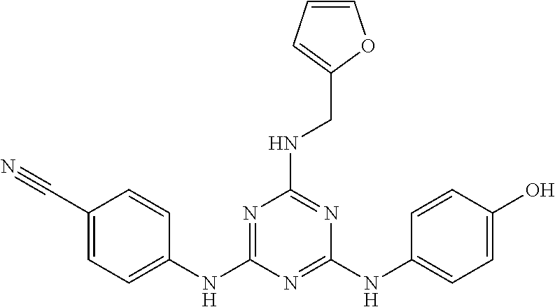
C1(C#N)=CC=C(NC2=NC(NCC3=CC=CO3)=NC(NC3=CC=C(O)C=C3)=N2)C=C1
